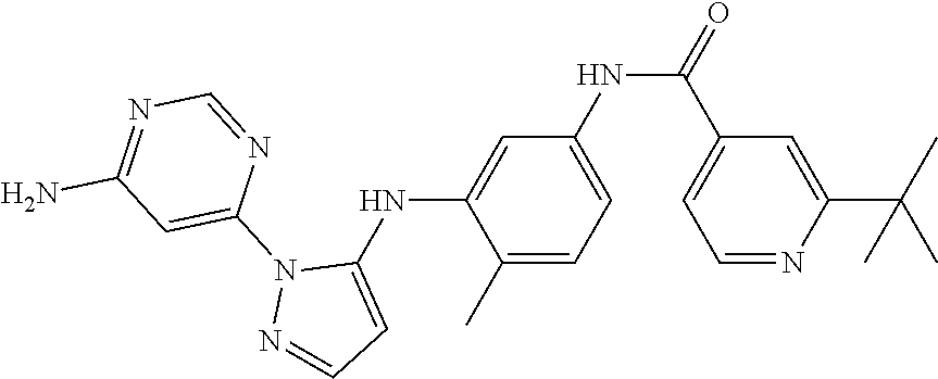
C1(C)=CC=C(NC(=O)C2=CC=NC(C(C)(C)C)=C2)C=C1NC1=CC=NN1C1=CC(N)=NC=N1
